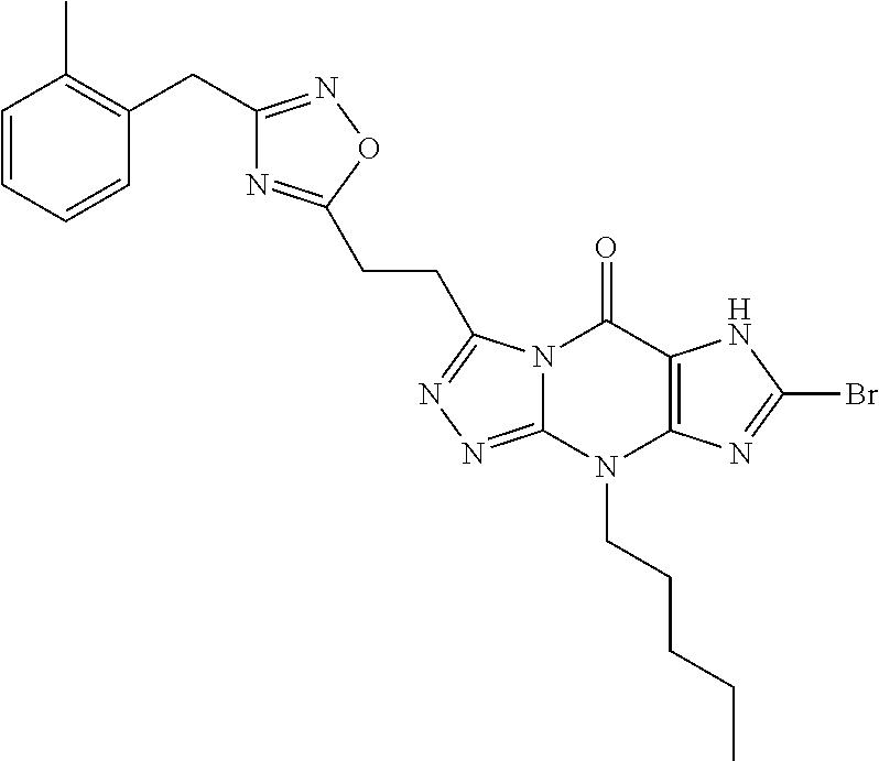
C1=CC=CC(CC2=NOC(CCC3=NN=C4N3C(=O)C3=C(N4CCCCC)N=C(Br)N3)=N2)=C1C
